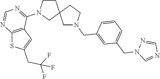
C1CN(C2=NC=NC3=C2C=C(CC(F)(F)F)S3)CC12CN(CC1=CC(CN3C=NC=N3)=CC=C1)CC2
